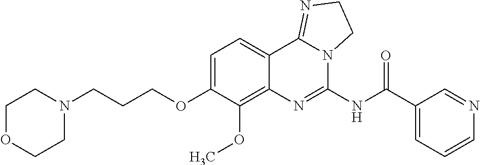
C1OCCN(CCCOC2=CC=C3C(=C2OC)N=C(NC(C2=CC=CN=C2)=O)N2C3=NCC2)C1
